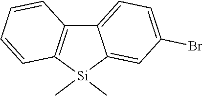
C12=C([Si](C)(C)C3=CC(Br)=CC=C13)C=CC=C2
